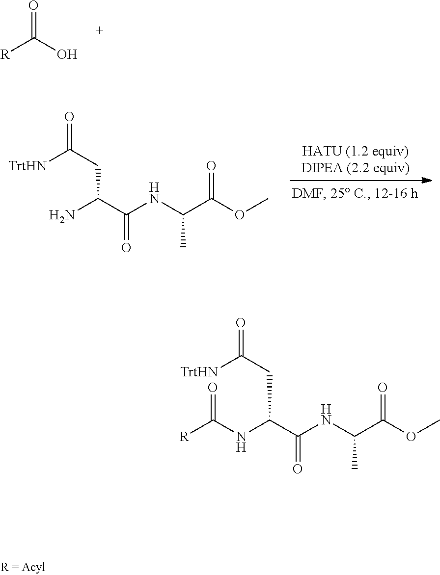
C([R])(O)=O.C(N)(C(NC(C(OC)=O)C)=O)CC(=O)[TrtHN].C(NC([R])=O)(C(NC(C(OC)=O)C)=O)CC(=O)[TrtHN]
